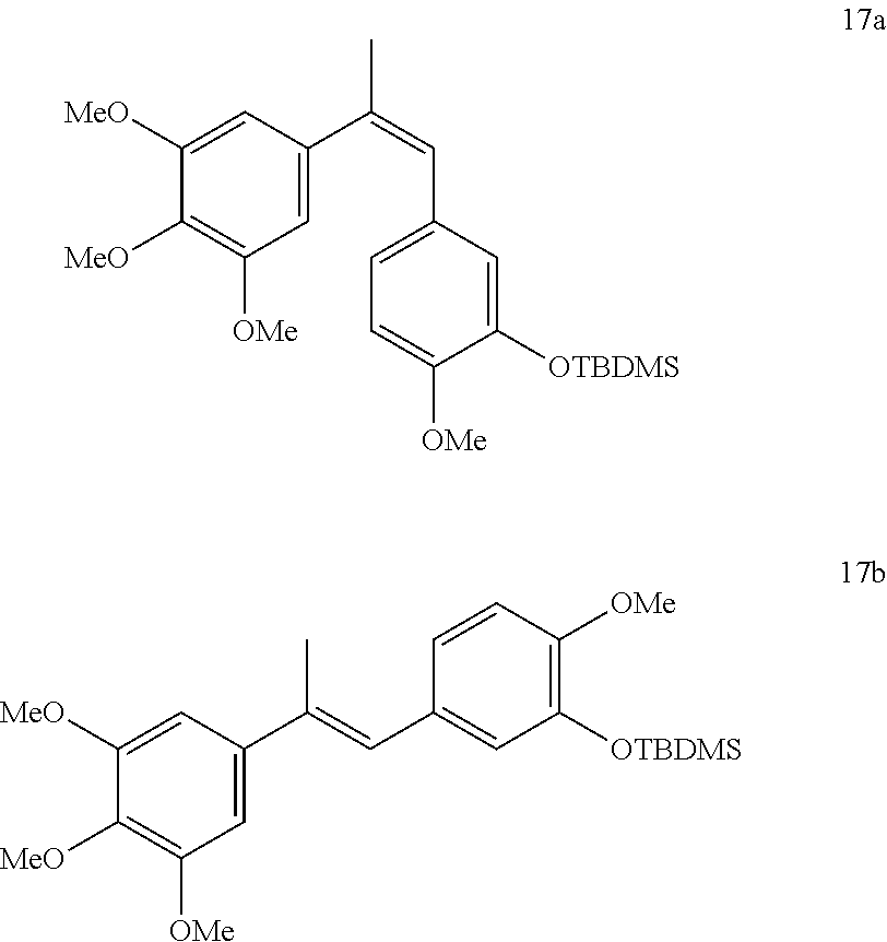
C1([MeO])=CC(C(=CC2=CC=C([OMe])C([OTBDMS])=C2)C)=CC([OMe])=C1[MeO].C1([MeO])=CC(C(=CC2=CC([OTBDMS])=C([OMe])C=C2)C)=CC([OMe])=C1[MeO]
